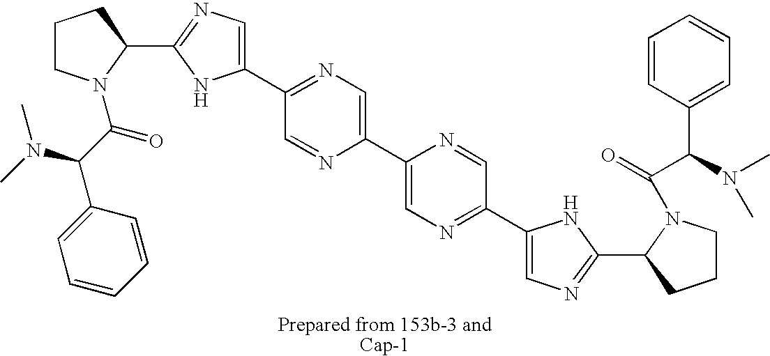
C1CN(C(C(C2=CC=CC=C2)N(C)C)=O)C(C2=NC=C(C3=NC=C(C4=CN=C(C5=CN=C(C6N(C(=O)C(N(C)C)C7=CC=CC=C7)CCC6)N5)C=N4)N=C3)N2)C1
